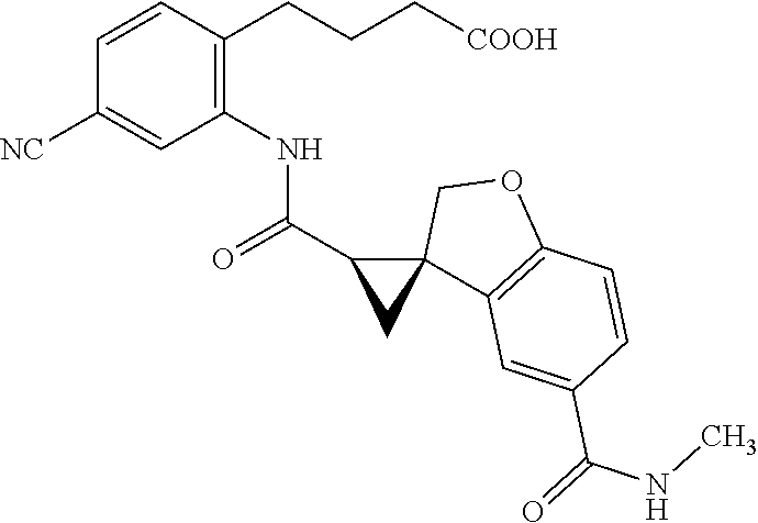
C1=CC(CCC[COOH])=C(NC(C2C3(C2)C2=C(OC3)C=CC(C(=O)NC)=C2)=O)C=C1[NC]
